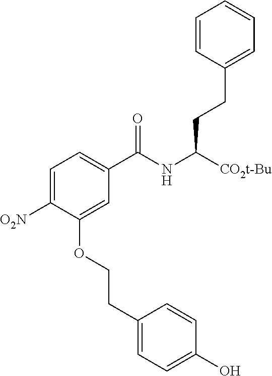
C1=CC(CCC(NC(C2=CC=C([O2N])C(OCCC3=CC=C(O)C=C3)=C2)=O)[CO2t-Bu])=CC=C1
